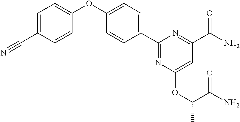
C1=C(C#N)C=CC(OC2=CC=C(C3=NC(OC(C(=O)N)C)=CC(C(N)=O)=N3)C=C2)=C1
